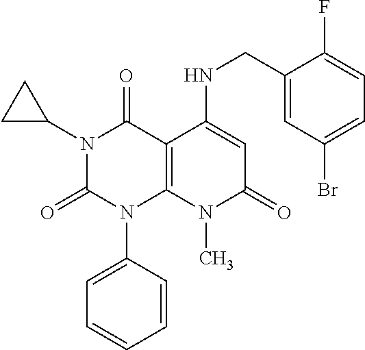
C(NC1=CC(=O)N(C)C2=C1C(=O)N(C1CC1)C(=O)N2C1=CC=CC=C1)C1=CC(Br)=CC=C1F
